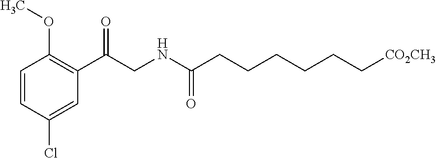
C1=CC(Cl)=CC(C(CNC(CCCCCC[CO2CH3])=O)=O)=C1OC
